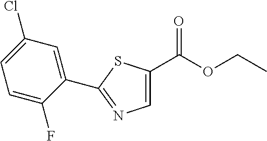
C1=C(C(OCC)=O)SC(C2=CC(Cl)=CC=C2F)=N1
